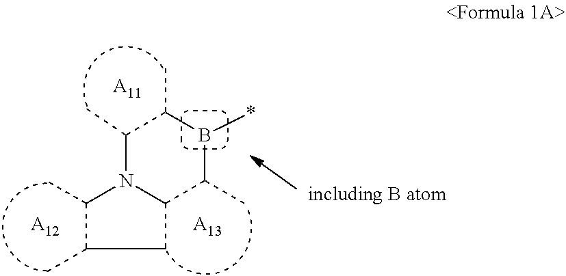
C1(C)N2C(CC(C)C2C)C(C)B(*)C1C.[A11].[A13].[A12]
